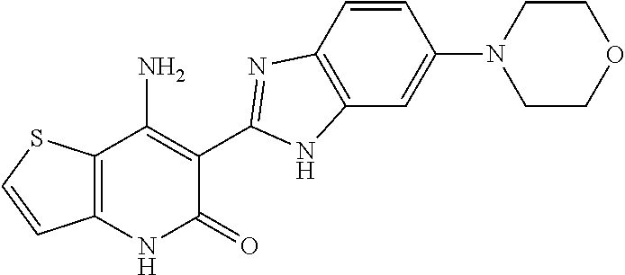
C1=CC2=C(C=C1N1CCOCC1)NC(C1=C(N)C3=C(NC1=O)C=CS3)=N2
